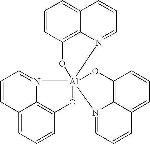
C1=CC2=C3C(=C1)C=CC=N3[Al]13(O2)(N2=CC=CC4=CC=CC(=C42)O1)OC1=C2C(=CC=C1)C=CC=N32
